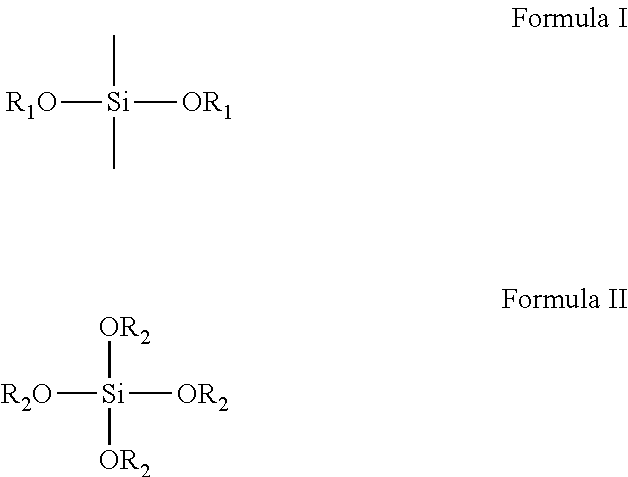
[R1O][Si]([OR1])(C)C.[R2O][Si]([OR2])([OR2])[OR2]
